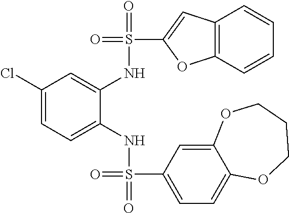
C1(Cl)=CC=C(NS(=O)(C2=CC=C3C(=C2)OCCCO3)=O)C(NS(=O)(C2=CC3=C(O2)C=CC=C3)=O)=C1
